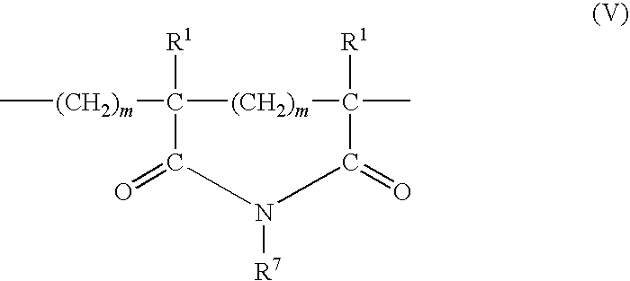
C[(CH2)m]C1([R1])[(CH2)m]C([R1])(C)C(=O)N([R7])C1=O
